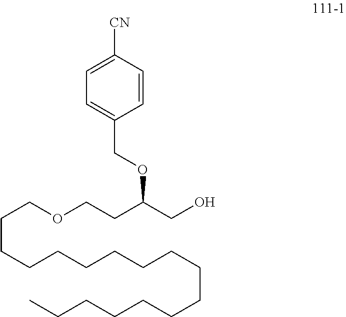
C1=CC([CN])=CC=C1COC(CO)CCOCCCCCCCCCCCCCCCCC
